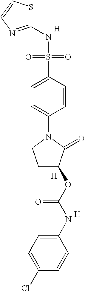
S1C(NS(=O)(=O)C2=CC=C(N3CCC(OC(NC4=CC=C(Cl)C=C4)=O)C3=O)C=C2)=NC=C1.[H].[H].[H]
